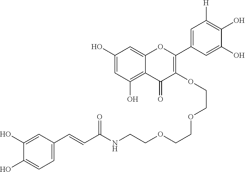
C1(O)=CC(O)=C2C(=C1)OC(C1=CC([H])=C(O)C(O)=C1)=C(OCCOCCOCCNC(C=CC1=CC=C(O)C(O)=C1)=O)C2=O
